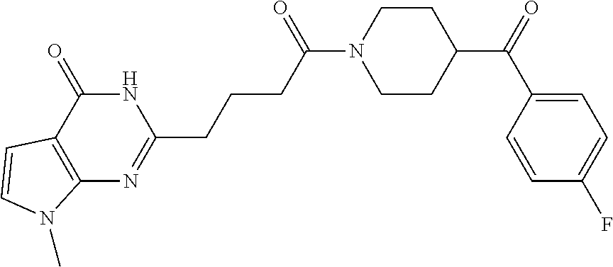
N1C(=O)C2=C(N=C1CCCC(N1CCC(C(=O)C3=CC=C(F)C=C3)CC1)=O)N(C)C=C2
